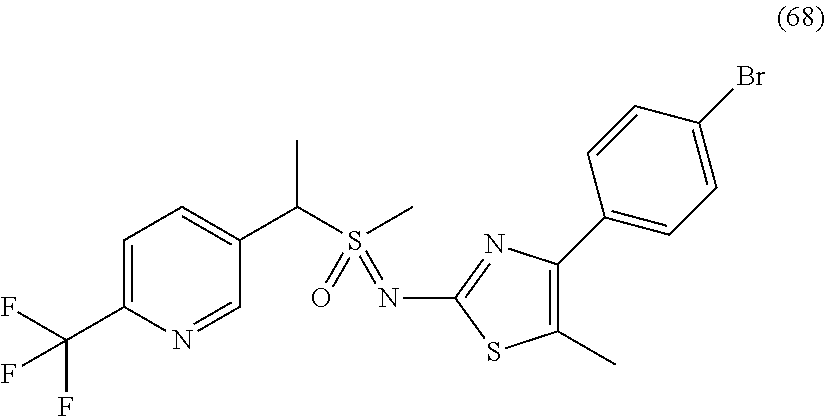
C1=C(C(F)(F)F)N=CC(C(S(C)(=O)=NC2=NC(C3=CC=C(Br)C=C3)=C(C)S2)C)=C1
